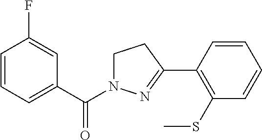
C1=CC=C(C(=O)N2CCC(C3=C(SC)C=CC=C3)=N2)C=C1F
